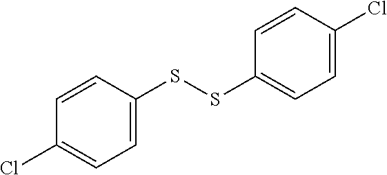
C1=CC(SSC2=CC=C(Cl)C=C2)=CC=C1Cl
